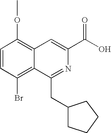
C1=CC(Br)=C2C(=C1OC)C=C(C(O)=O)N=C2CC1CCCC1
